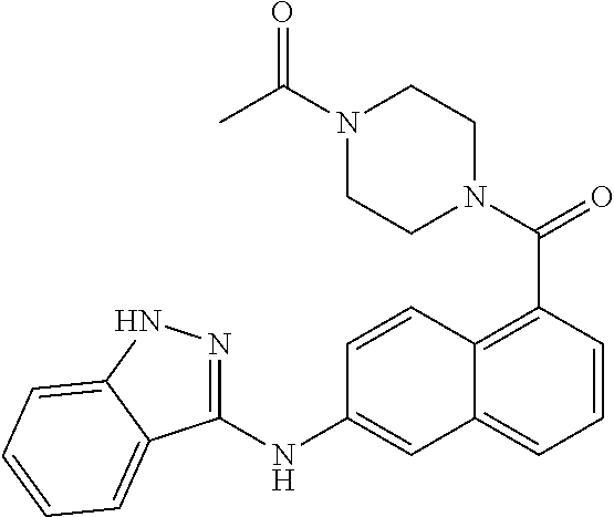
O=C(N1CCN(C(=O)C2=C3C(=CC=C2)C=C(NC2=NNC4=CC=CC=C24)C=C3)CC1)C
